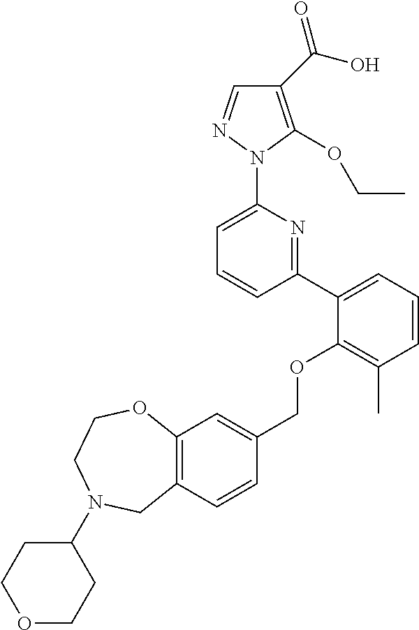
C1(C(O)=O)=C(OCC)N(C2=CC=CC(C3=CC=CC(C)=C3OCC3=CC4=C(C=C3)CN(C3CCOCC3)CCO4)=N2)N=C1
